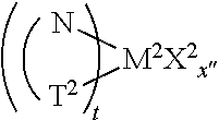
[M2X2x](N)[T2]
